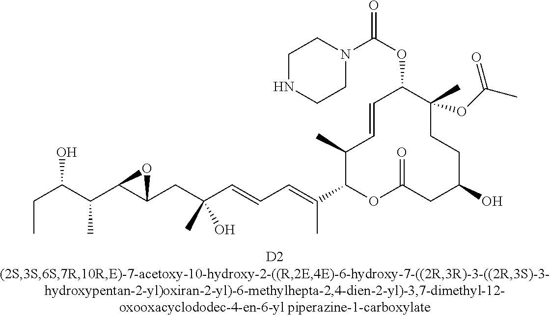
C1NCCN(C(OC2C(C)(OC(C)=O)CCC(O)CC(=O)OC(C(=CC=CC(CC3C(C(C(CC)O)C)O3)(C)O)C)C(C)C=C2)=O)C1
